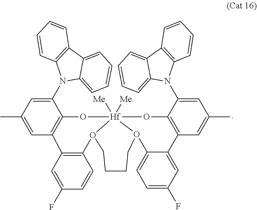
C1=C(C)C=C(N2C3=CC=CC=C3C3=C2C=CC=C3)C2=C1C1=C(O3[Hf]4([Me])([Me])(OC5=C(C=C(C)C=C5N5C6=CC=CC=C6C6=C5C=CC=C6)C5=CC(F)=CC=C5O4CCCC3)O2)C=CC(F)=C1
